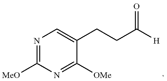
C1(CCC([H])=O)=CN=C([MeO])N=C1[OMe]
